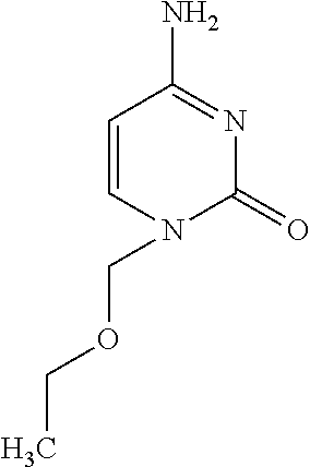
C1=CN(COCC)C(=O)N=C1N
